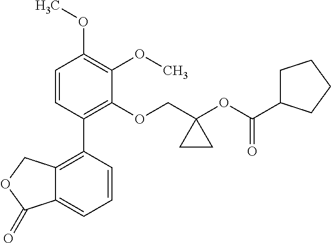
C1=CC(C2=C3C(=CC=C2)C(=O)OC3)=C(OCC2(OC(C3CCCC3)=O)CC2)C(OC)=C1OC
